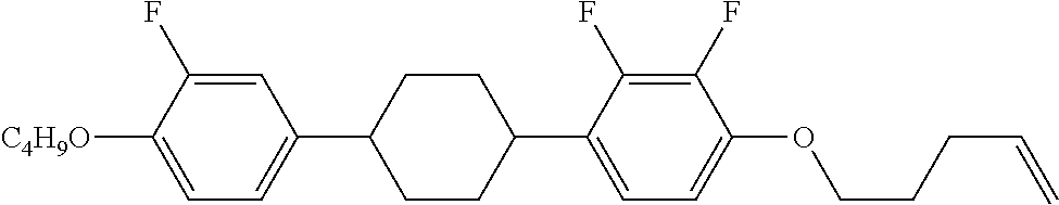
C1=C(F)C([C4H9O])=CC=C1C1CCC(C2=CC=C(OCCCC=C)C(F)=C2F)CC1
